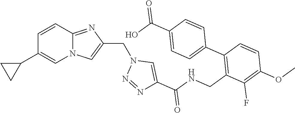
N12C(=NC(CN3N=NC(C(NCC4=C(C5=CC=C(C(O)=O)C=C5)C=CC(OC)=C4F)=O)=C3)=C1)C=CC(C1CC1)=C2
